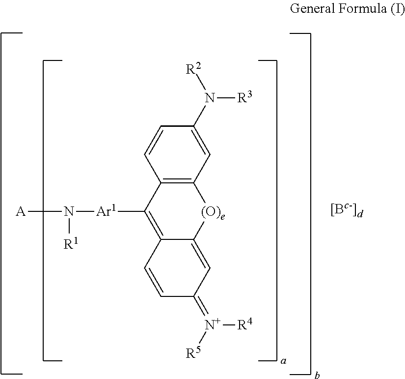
C12=C(C([Ar1]N([A])[R1])=C3C(=CC(=[N+]([R5])[R4])C=C3)[(O)e]1)C=CC(N([R2])[R3])=C2
